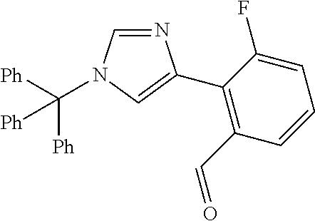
C1=C(F)C(C2=CN(C([Ph])([Ph])[Ph])C=N2)=C(C=O)C=C1
